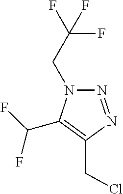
C1(CCl)=C(C(F)F)N(CC(F)(F)F)N=N1
